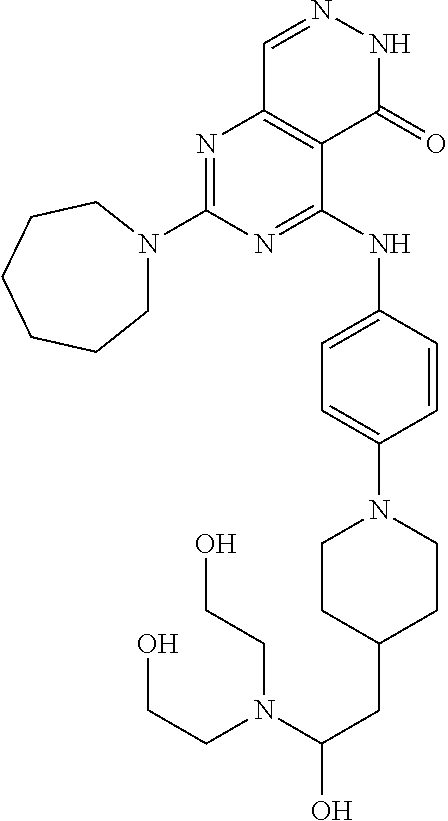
N1=C(N2CCCCCC2)N=C(NC2=CC=C(N3CCC(CC(O)N(CCO)CCO)CC3)C=C2)C2=C1C=NNC2=O
